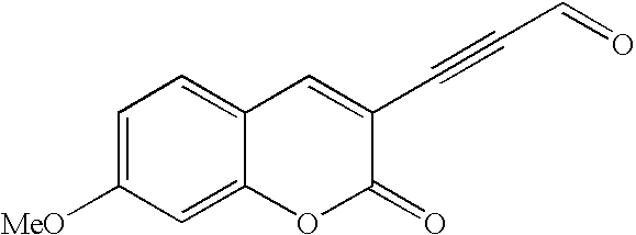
C1=C([MeO])C=C2C(=C1)C=C(C#CC=O)C(=O)O2
